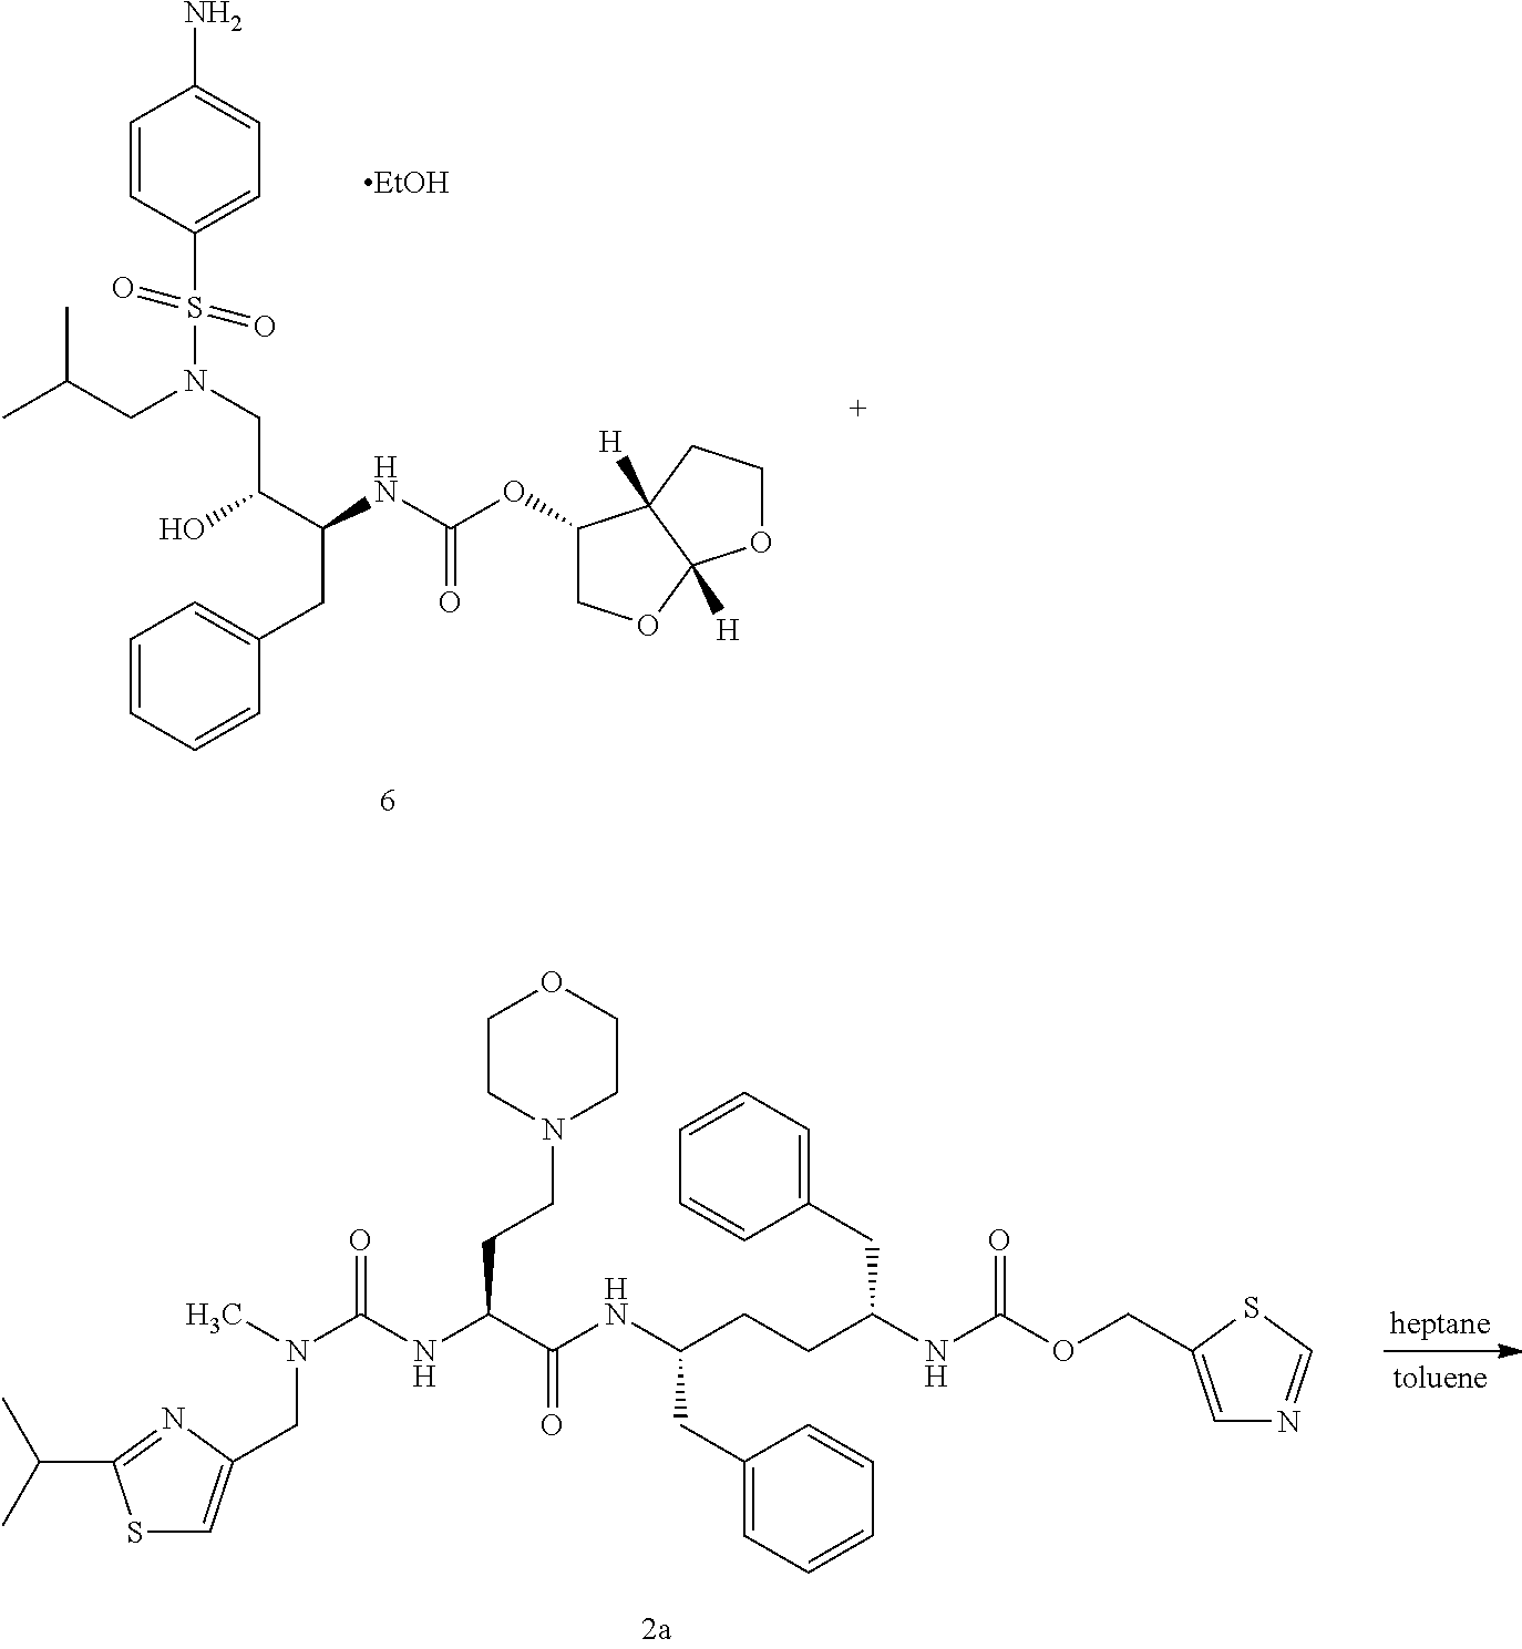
C1=CC=CC(CC(C(O)CN(CC(C)C)S(C2=CC=C(N)C=C2)(=O)=O)NC(OC2COC3([H])C2([H])CCO3)=O)=C1.[EtOH].C1CN(CCC(NC(N(C)CC2=CSC(C(C)C)=N2)=O)C(NC(CCC(NC(OCC2=CN=CS2)=O)CC2=CC=CC=C2)CC2=CC=CC=C2)=O)CCO1
